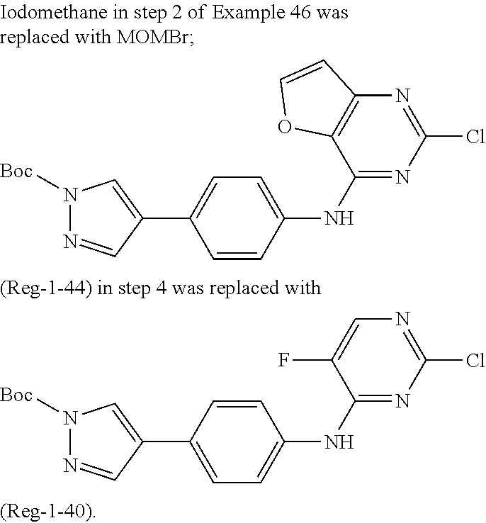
C1(NC2=CC=C(C3=CN([Boc])N=C3)C=C2)=NC(Cl)=NC2=C1OC=C2.C1(NC2=CC=C(C3=CN([Boc])N=C3)C=C2)=NC(Cl)=NC=C1F
